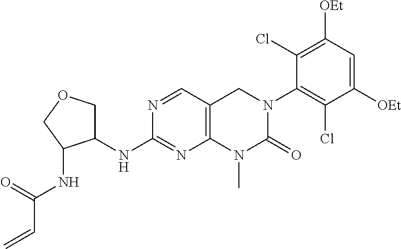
N1=CC2=C(N=C1NC1COCC1NC(C=C)=O)N(C)C(=O)N(C1=C(Cl)C([OEt])=CC([OEt])=C1Cl)C2
